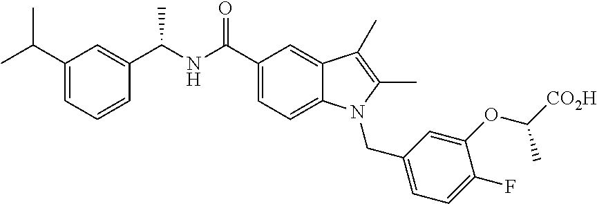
C1(F)=CC=C(CN2C3=CC=C(C(NC(C4=CC(C(C)C)=CC=C4)C)=O)C=C3C(C)=C2C)C=C1OC([CO2H])C
